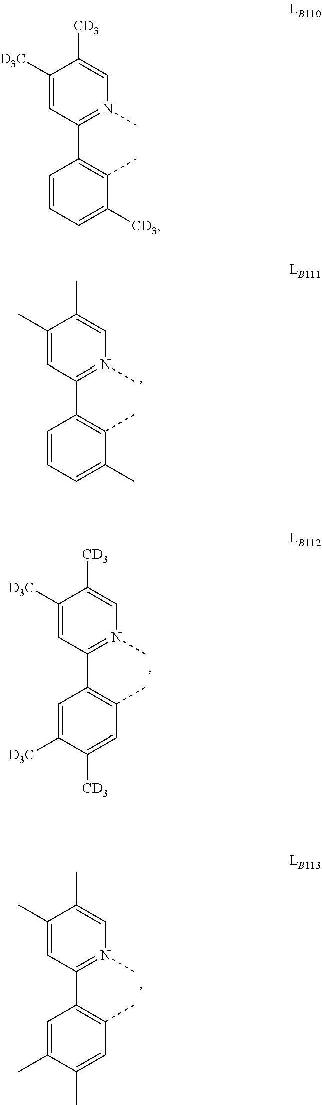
C1(C)=CC(C2=C(C)C(C)=CC=C2)=N(C)C=C1C.C1(C)=CC(C2=C(C)C=C(C)C(C)=C2)=N(C)C=C1C.C1([D3C])=CC(C2=C(C)C=C([CD3])C([D3C])=C2)=N(C)C=C1[CD3].C1([D3C])=CC(C2=C(C)C([CD3])=CC=C2)=N(C)C=C1[CD3]
